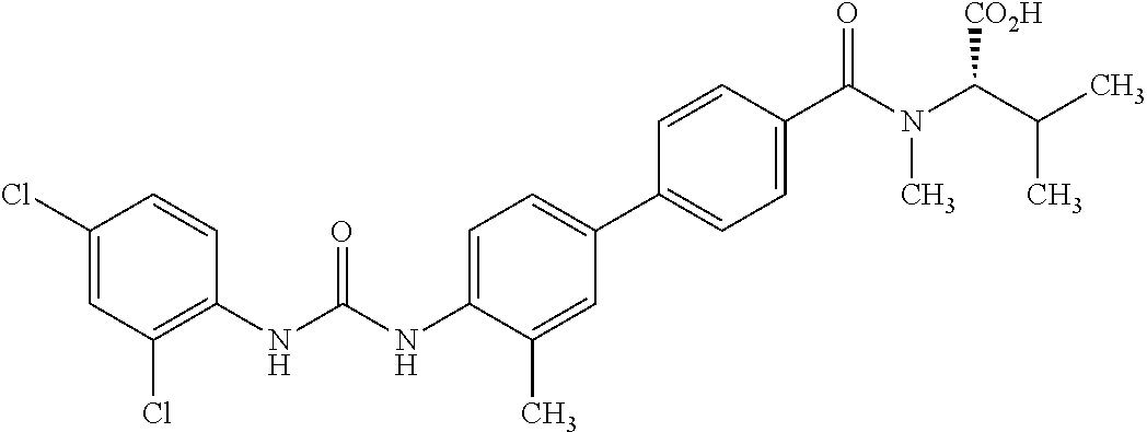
C1(Cl)=CC(Cl)=C(NC(NC2=CC=C(C3=CC=C(C(N(C(C(C)C)[CO2H])C)=O)C=C3)C=C2C)=O)C=C1
